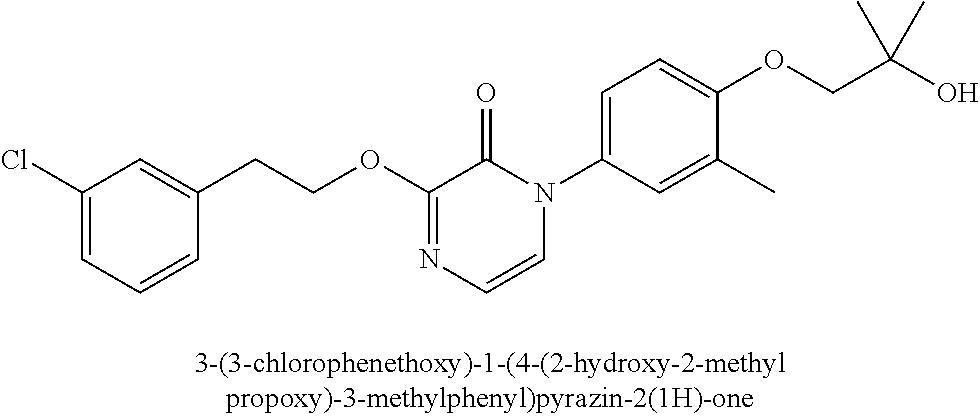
C1(Cl)=CC=CC(CCOC2=NC=CN(C3=CC=C(OCC(O)(C)C)C(C)=C3)C2=O)=C1
